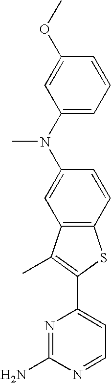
COC1=CC(N(C2=CC3=C(C=C2)SC(C2=CC=NC(N)=N2)=C3C)C)=CC=C1
